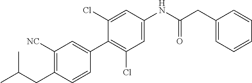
C1(CC(C)C)=C([NC])C=C(C2=C(Cl)C=C(NC(CC3=CC=CC=C3)=O)C=C2Cl)C=C1
